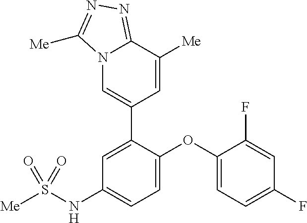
N12C=C(C3=CC(NS([Me])(=O)=O)=CC=C3OC3=CC=C(F)C=C3F)C=C([Me])C1=NN=C2[Me]
